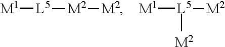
[M1][L5][M2][M2].[M1][L5]([M2])[M2]
